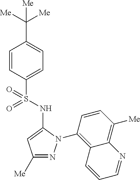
C1(C([Me])([Me])[Me])=CC=C(S(=O)(=O)NC2=CC([Me])=NN2C2=C3C(=C([Me])C=C2)N=CC=C3)C=C1
